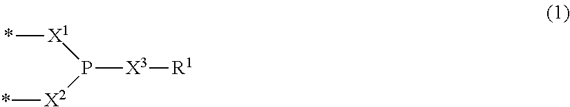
*[X1]P([X2]*)[X3][R1]
